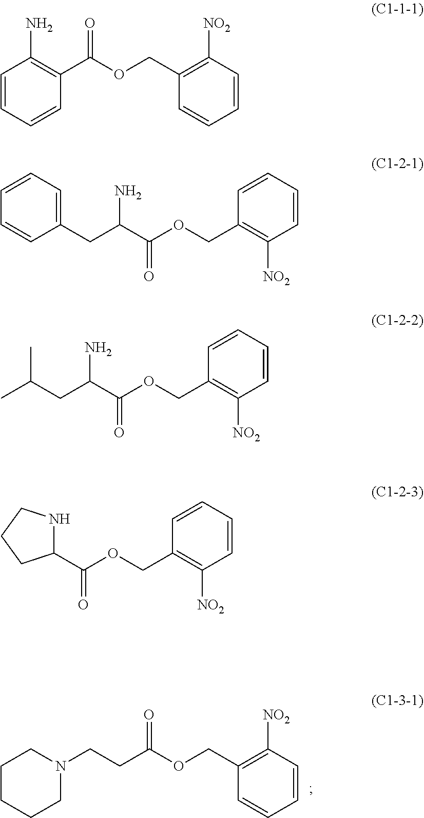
C1CCCN(CCC(OCC2=C([NO2])C=CC=C2)=O)C1.C1=CC=CC(C(OCC2=C([NO2])C=CC=C2)=O)=C1N.C1=CC=C(CC(C(OCC2=C([NO2])C=CC=C2)=O)N)C=C1.CC(C)CC(C(OCC1=C([NO2])C=CC=C1)=O)N.C(OCC1=C([NO2])C=CC=C1)(=O)C1NCCC1
